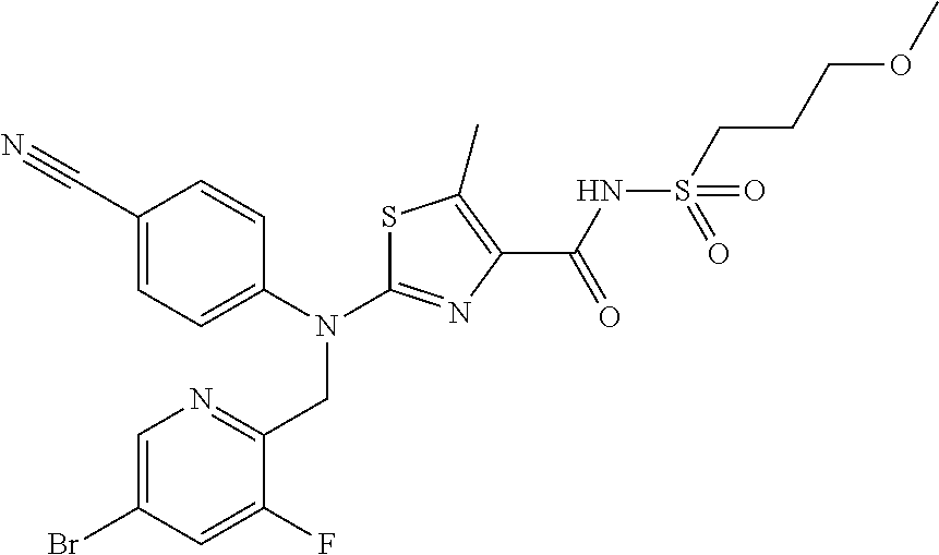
C1(C#N)=CC=C(N(C2=NC(C(NS(CCCOC)(=O)=O)=O)=C(C)S2)CC2=NC=C(Br)C=C2F)C=C1
